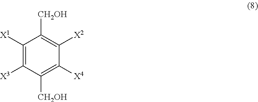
C1([X1])=C([X3])C([CH2OH])=C([X4])C([X2])=C1[CH2OH]
